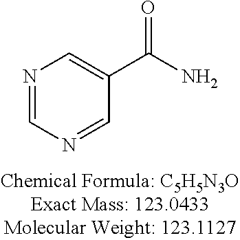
N1=CN=CC(C(=O)N)=C1
